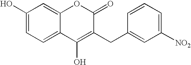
C12=CC=C(O)C=C1OC(=O)C(CC1=CC([NO2])=CC=C1)=C2O
